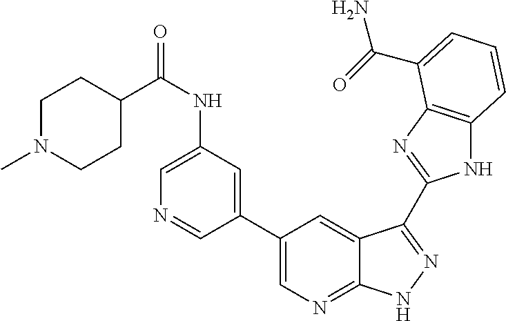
C1(C2=CN=C3C(=C2)C(C2=NC4=C(N2)C=CC=C4C(=O)N)=NN3)=CC(NC(C2CCN(C)CC2)=O)=CN=C1
